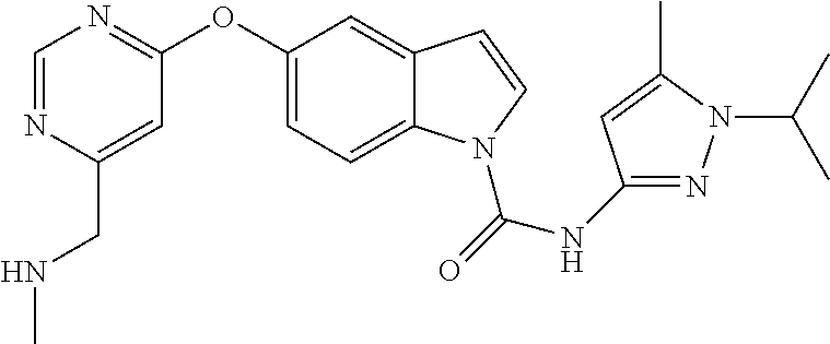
C1(OC2=NC=NC(CNC)=C2)=CC=C2C(=C1)C=CN2C(=O)NC1=NN(C(C)C)C(C)=C1
